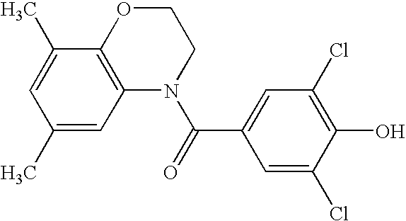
C1(C)=CC2=C(C(C)=C1)OCCN2C(=O)C1=CC(Cl)=C(O)C(Cl)=C1
